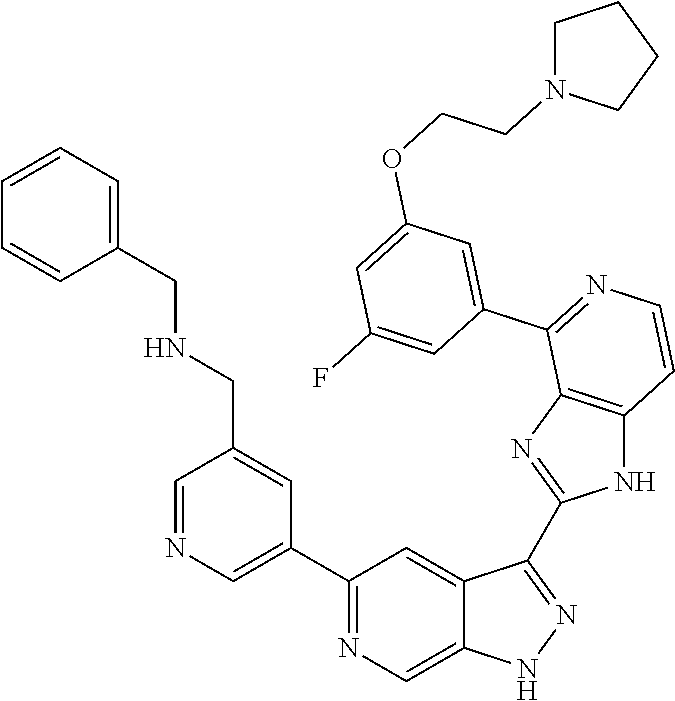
C1(C2=CN=CC(CNCC3=CC=CC=C3)=C2)=NC=C2C(=C1)C(C1=NC3=C(N1)C=CN=C3C1=CC(OCCN3CCCC3)=CC(F)=C1)=NN2
